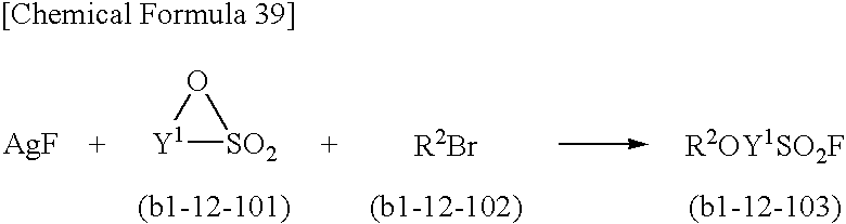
[AgF].[Y1]1[SO2]O1
